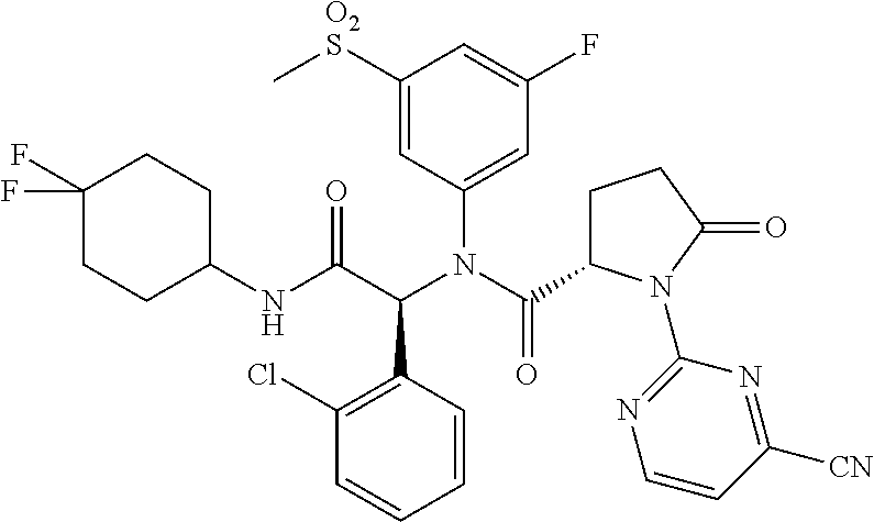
C1=CC=CC(C(C(=O)NC2CCC(F)(F)CC2)N(C(C2CCC(=O)N2C2=NC=CC([CN])=N2)=O)C2=CC(F)=CC([O2S]C)=C2)=C1Cl
